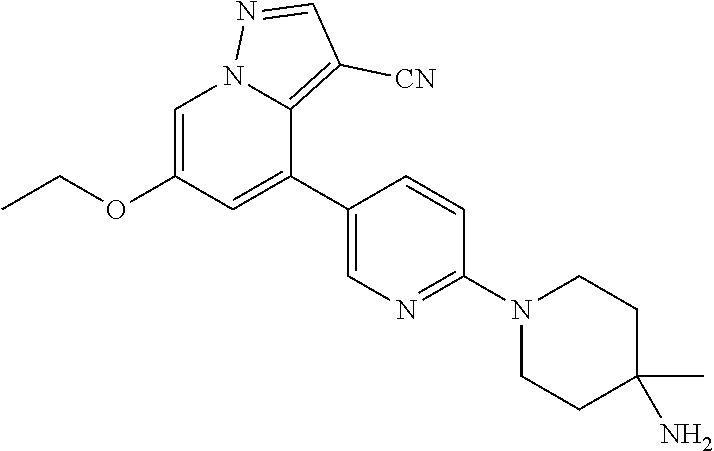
O(C1=CN2C(=C([CN])C=N2)C(C2=CN=C(N3CCC(N)(C)CC3)C=C2)=C1)CC
